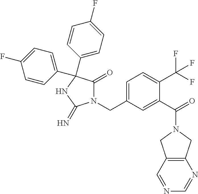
N1(CC2=CC=C(C(F)(F)F)C(C(=O)N3CC4=C(C3)N=CN=C4)=C2)C(=O)C(C2=CC=C(F)C=C2)(C2=CC=C(F)C=C2)NC1=N
